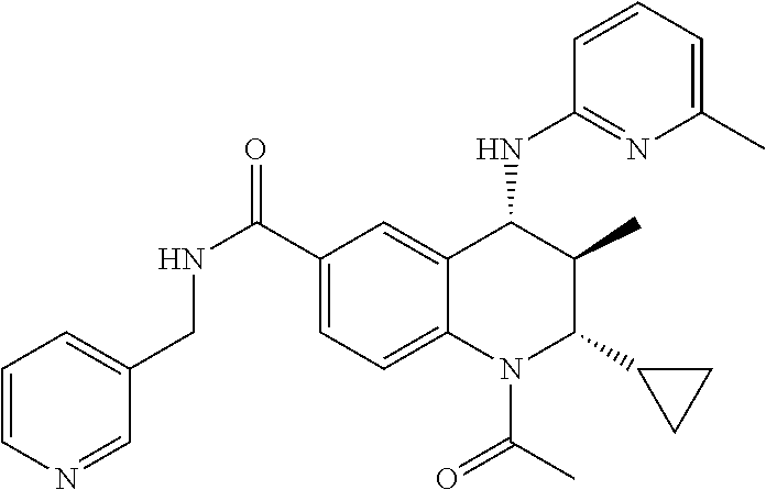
C1(C(=O)NCC2=CC=CN=C2)=CC=C2C(=C1)C(NC1=NC(C)=CC=C1)C(C)C(C1CC1)N2C(=O)C
